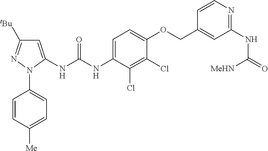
C1=C(NC(NC2=CC=C(OCC3=CC(NC(=O)[MeHN])=NC=C3)C(Cl)=C2Cl)=O)N(C2=CC=C([Me])C=C2)N=C1[tBu]
